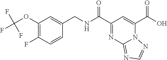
OC(C1=CC(C(NCC2=CC(OC(F)(F)F)=C(F)C=C2)=O)=NC2=NC=NN12)=O
